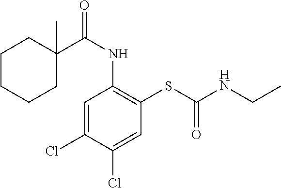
C1=C(Cl)C(Cl)=CC(SC(NCC)=O)=C1NC(=O)C1(C)CCCCC1
